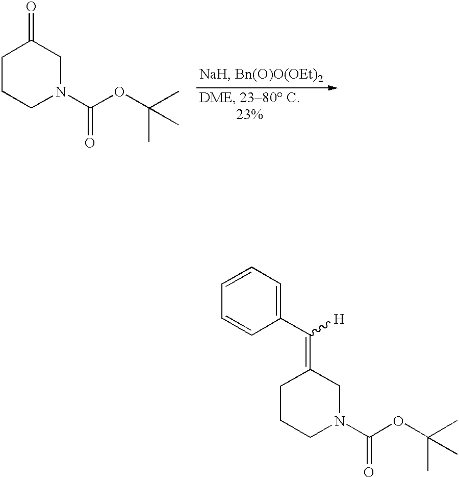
C1CCN(C(OC(C)(C)C)=O)CC1=C(C1=CC=CC=C1)[H].C1CCN(C(OC(C)(C)C)=O)CC1=O
